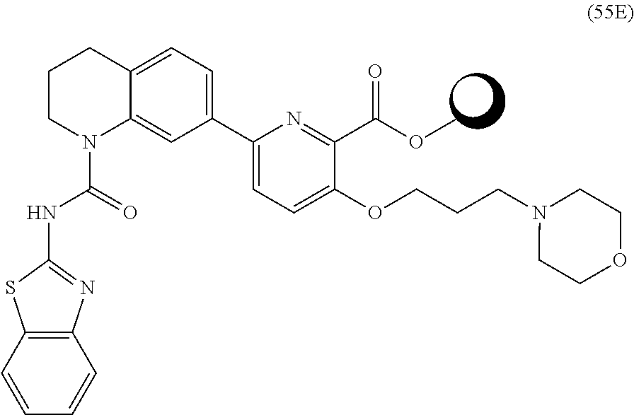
C1(C2=CC=C3C(=C2)N(C(=O)NC2=NC4=C(S2)C=CC=C4)CCC3)=CC=C(OCCCN2CCOCC2)C(C(OC)=O)=N1
